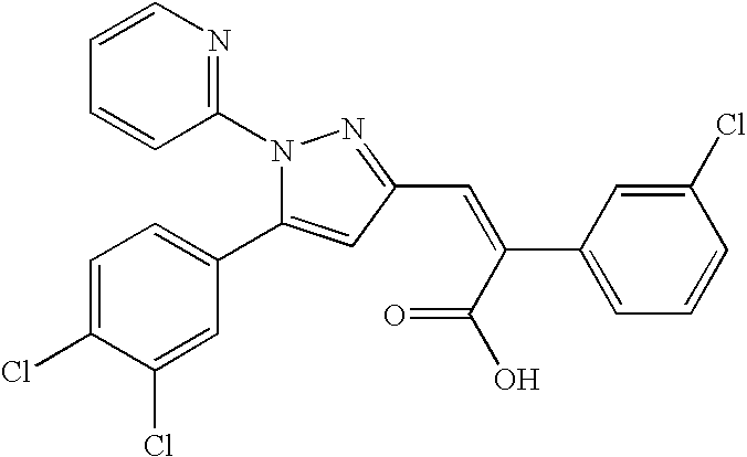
N1(C2=NC=CC=C2)C(C2=CC=C(Cl)C(Cl)=C2)=CC(C=C(C(=O)O)C2=CC=CC(Cl)=C2)=N1
